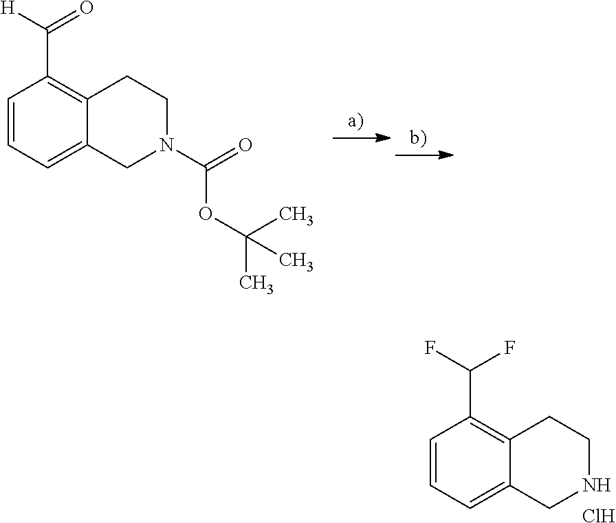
C1=CC=C2C(=C1C([H])=O)CCN(C(=O)OC(C)(C)C)C2.C1=CC=C2C(=C1C(F)F)CCNC2.Cl
